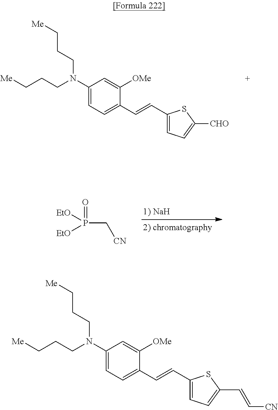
C1(N(CCC[Me])CCC[Me])=CC=C(C=CC2=CC=C([CHO])S2)C([OMe])=C1.P(C[CN])(=O)([EtO])[EtO].C1(N(CCC[Me])CCC[Me])=CC=C(C=CC2=CC=C(C=C[CN])S2)C([OMe])=C1
